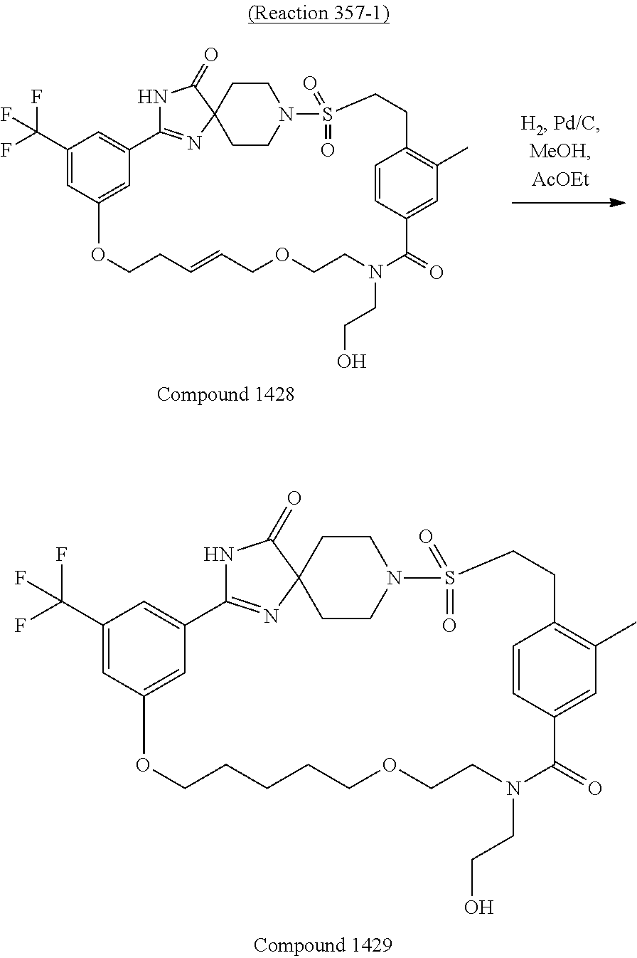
C1(C(F)(F)F)=CC2=CC(=C1)C1=NC3(C(=O)N1)CCN(CC3)S(=O)(=O)CCC1=C(C)C=C(C=C1)C(=O)N(CCO)CCOCC=CCCO2.C1(C(F)(F)F)=CC2=CC(=C1)C1=NC3(C(=O)N1)CCN(CC3)S(=O)(=O)CCC1=C(C)C=C(C=C1)C(=O)N(CCO)CCOCCCCCO2
